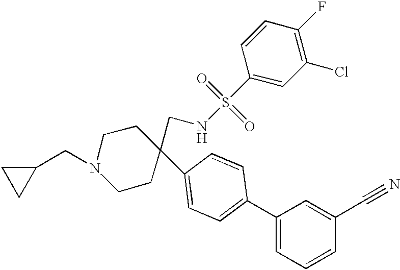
C1=CC(C2(CNS(=O)(=O)C3=CC(Cl)=C(F)C=C3)CCN(CC3CC3)CC2)=CC=C1C1=CC=CC(C#N)=C1
